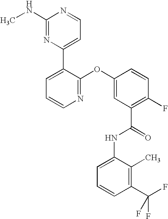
N1=C(OC2=CC(C(=O)NC3=CC=CC(C(F)(F)F)=C3C)=C(F)C=C2)C(C2=CC=NC(NC)=N2)=CC=C1
